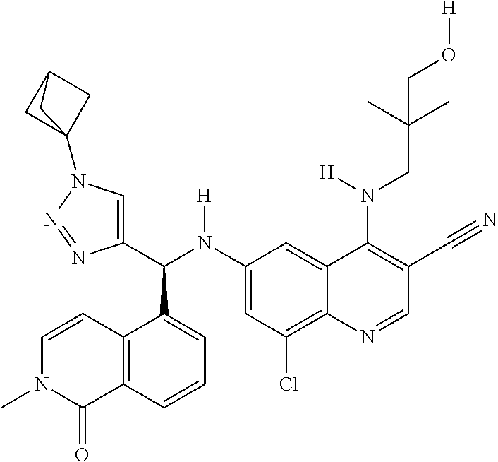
C1(N(C(C2=CN(C34CC(C3)C4)N=N2)C2=CC=CC3=C2C=CN(C)C3=O)[H])=CC(Cl)=C2C(=C1)C(N(CC(C)(C)CO[H])[H])=C(C#N)C=N2
